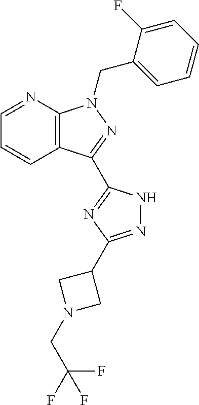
C12=C(N=CC=C1)N(CC1=CC=CC=C1F)N=C2C1=NC(C2CN(CC(F)(F)F)C2)=NN1
